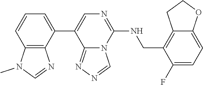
C1=CC=C(C2=CN=C(NCC3=C4C(=CC=C3F)OCC4)N3C2=NN=C3)C2=C1N(C)C=N2
